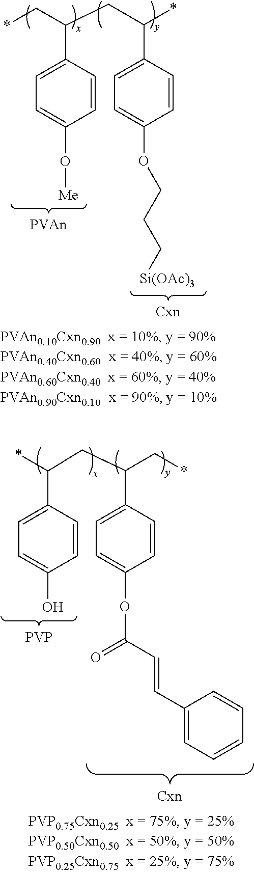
C(C(CC(*)C1=CC=C(OCCC[Si(OAc)3])C=C1)C1=CC=C(O[Me])C=C1)*.*C(CC(C*)C1=CC=C(OC(=O)C=CC2=CC=CC=C2)C=C1)C1=CC=C(O)C=C1.[PVP]
